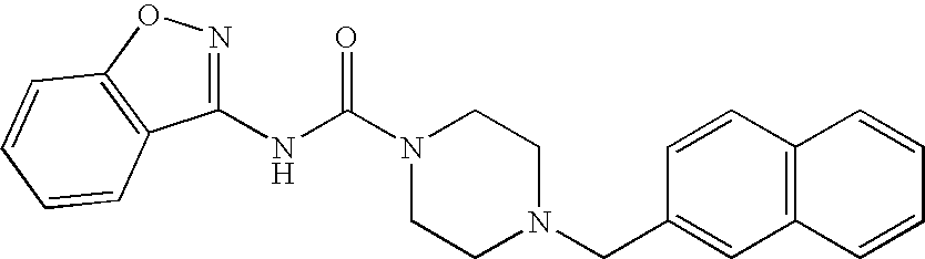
N(C(N1CCN(CC2=CC3=C(C=C2)C=CC=C3)CC1)=O)C1=NOC2=C1C=CC=C2
